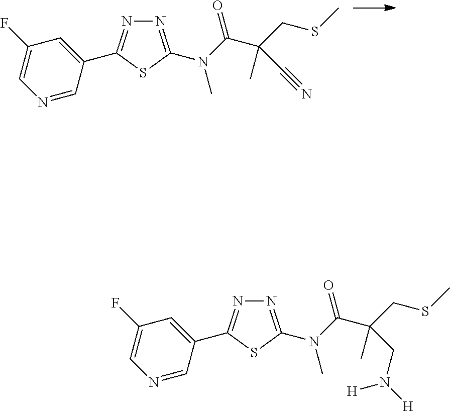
N1=C(N(C)C(C(CSC)(C)C#N)=O)SC(C2=CC(F)=CN=C2)=N1.N1=C(N(C)C(C(CSC)(C)CN([H])[H])=O)SC(C2=CC(F)=CN=C2)=N1
